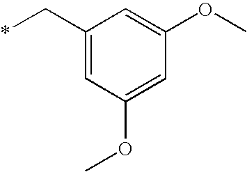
*CC1=CC(OC)=CC(OC)=C1
